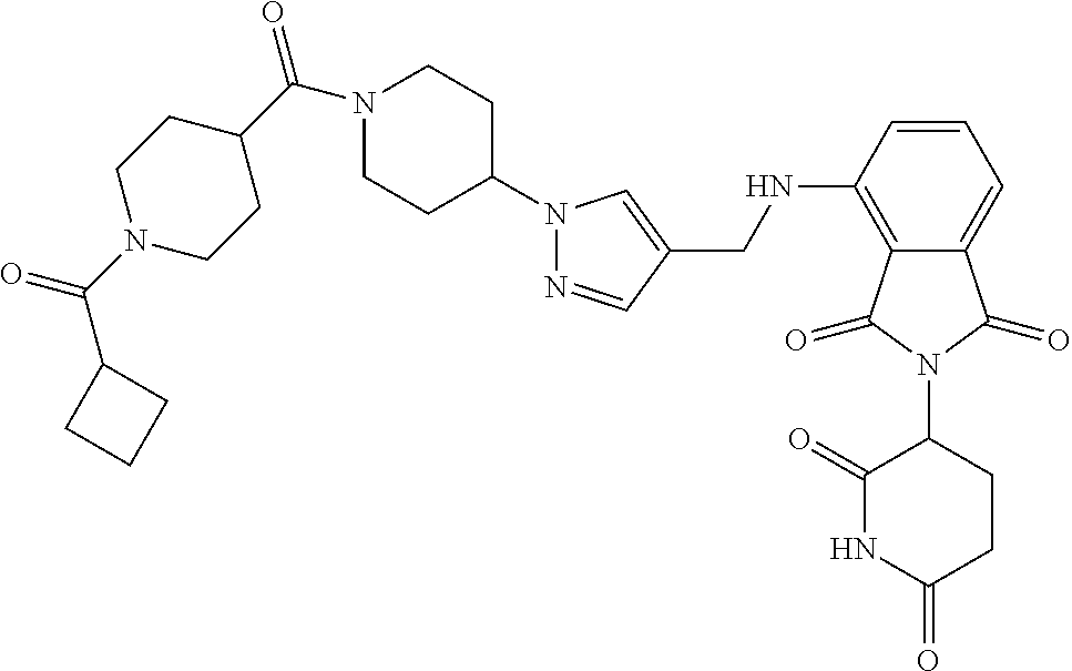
C(NC1=C2C(=CC=C1)C(=O)N(C1C(=O)NC(=O)CC1)C2=O)C1=CN(C2CCN(C(=O)C3CCN(C(=O)C4CCC4)CC3)CC2)N=C1
